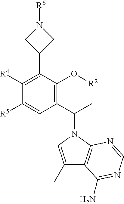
C1(C(C)N2C=C(C)C3=C2N=CN=C3N)=C(O[R2])C(C2CN([R6])C2)=C([R4])C([R5])=C1
